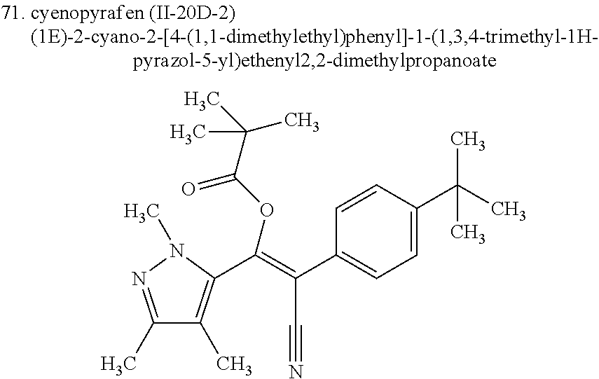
C1(C)=NN(C)C(C(=C(C2=CC=C(C(C)(C)C)C=C2)C#N)OC(C(C)(C)C)=O)=C1C
